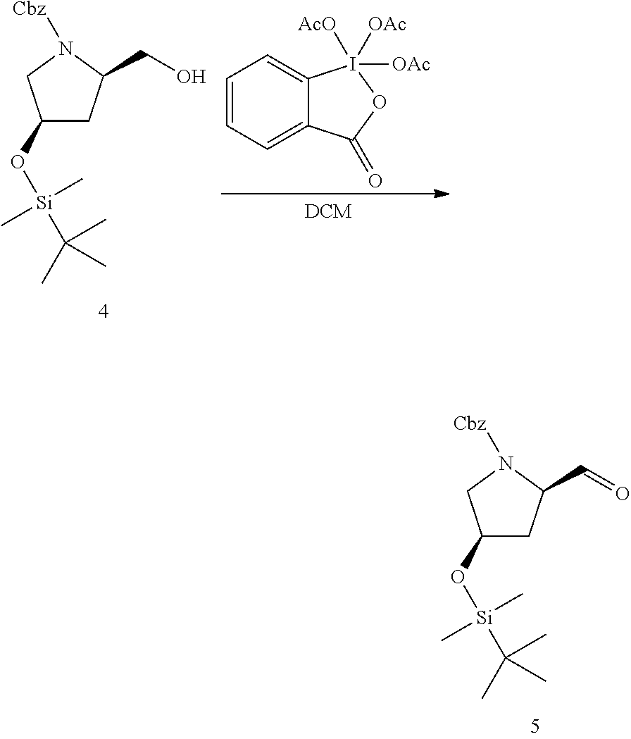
C1(O[Si](C)(C)C(C)(C)C)CC(C=O)N([Cbz])C1.C1=CC=C2C(=C1)I([AcO])([OAc])([OAc])OC2=O.C1(O[Si](C)(C)C(C)(C)C)CC(CO)N([Cbz])C1
